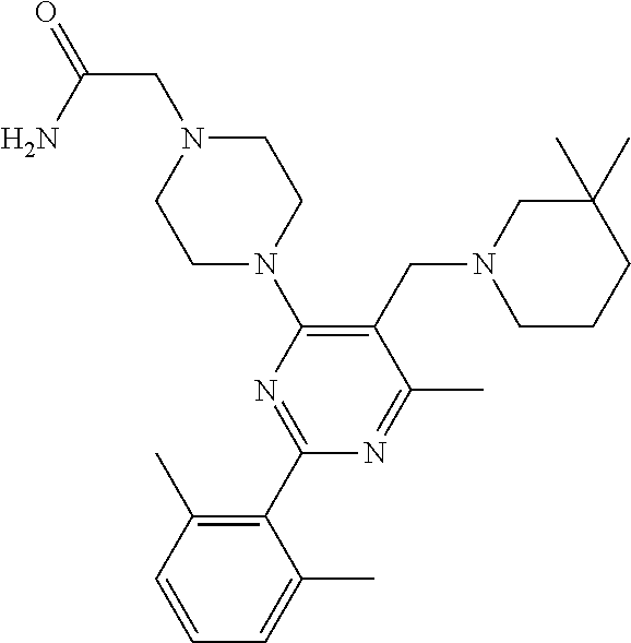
C1N(CC(=O)N)CCN(C2=C(CN3CCCC(C)(C)C3)C(C)=NC(C3=C(C)C=CC=C3C)=N2)C1
